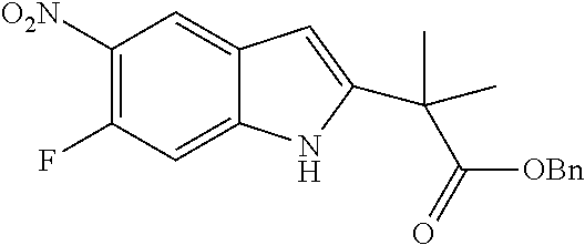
[O2N]C1=C(F)C=C2C(=C1)C=C(C(C([OBn])=O)(C)C)N2
